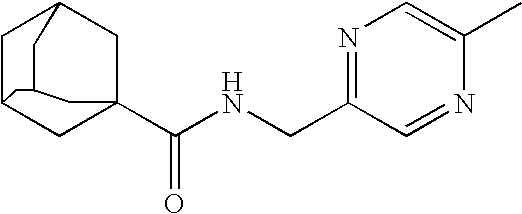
C1C2CC3(C(NCC4=NC=C(C)N=C4)=O)CC1CC(C3)C2
